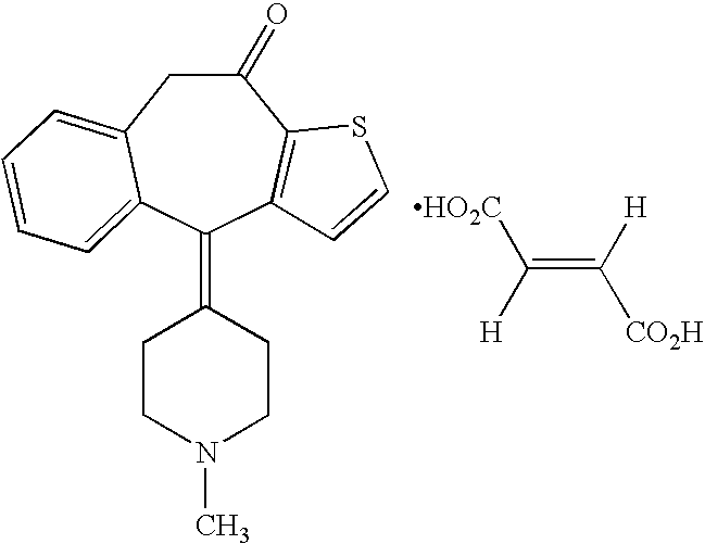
C1(=O)CC2=CC=CC=C2C(=C2CCN(C)CC2)C2=C1SC=C2.C(=C([H])[CO2H])([H])[HO2C]
